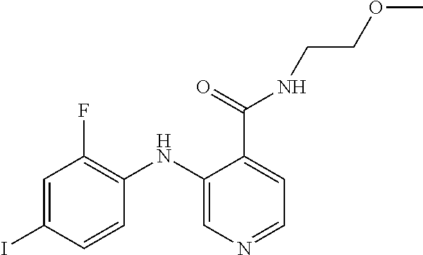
C1=C(I)C=CC(NC2=CN=CC=C2C(=O)NCCOC)=C1F
